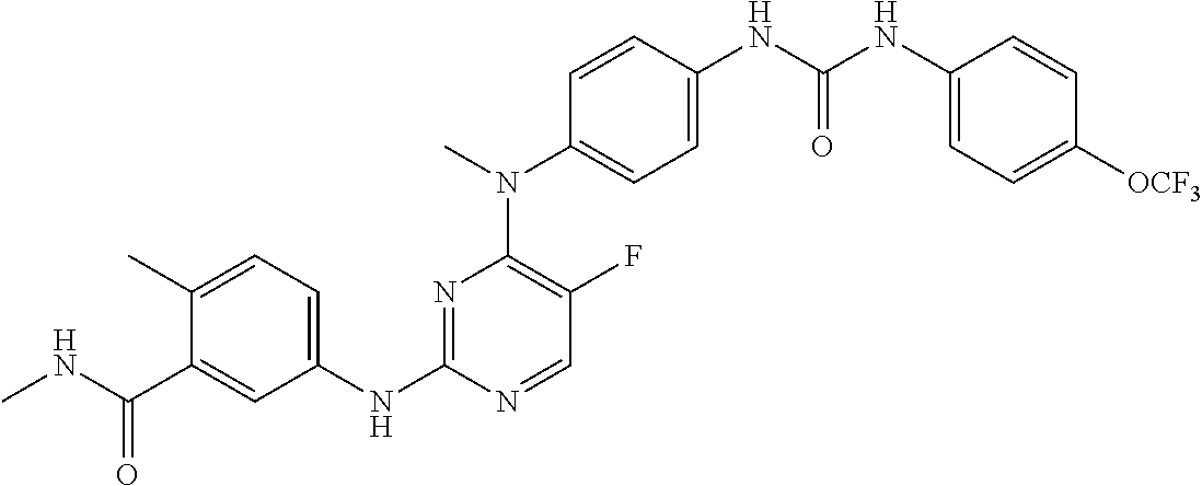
C1(C)=CC=C(NC2=NC(N(C)C3=CC=C(NC(NC4=CC=C([OCF3])C=C4)=O)C=C3)=C(F)C=N2)C=C1C(NC)=O
